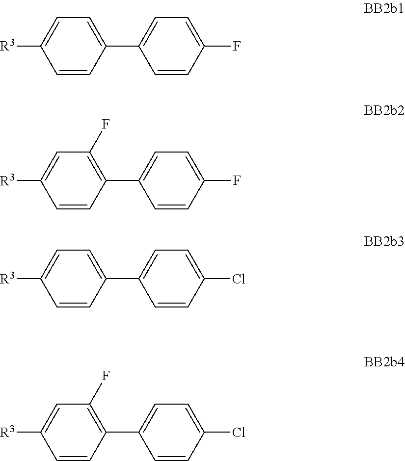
C1(C2=CC=C(F)C=C2)=CC=C([R3])C=C1.C1(C2=CC=C(F)C=C2)=C(F)C=C([R3])C=C1.C1(C2=CC=C(Cl)C=C2)=CC=C([R3])C=C1.C1(C2=CC=C(Cl)C=C2)=C(F)C=C([R3])C=C1
